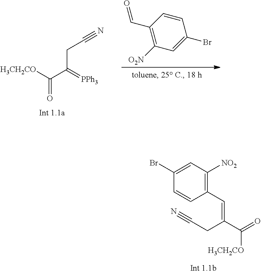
C(#N)CC(C(=O)[H3CH2CO])=[PPh3].C1=CC(C=O)=C([O2N])C=C1Br.C(C(C(=O)[H3CH2CO])=CC1=C([NO2])C=C(Br)C=C1)C#N
